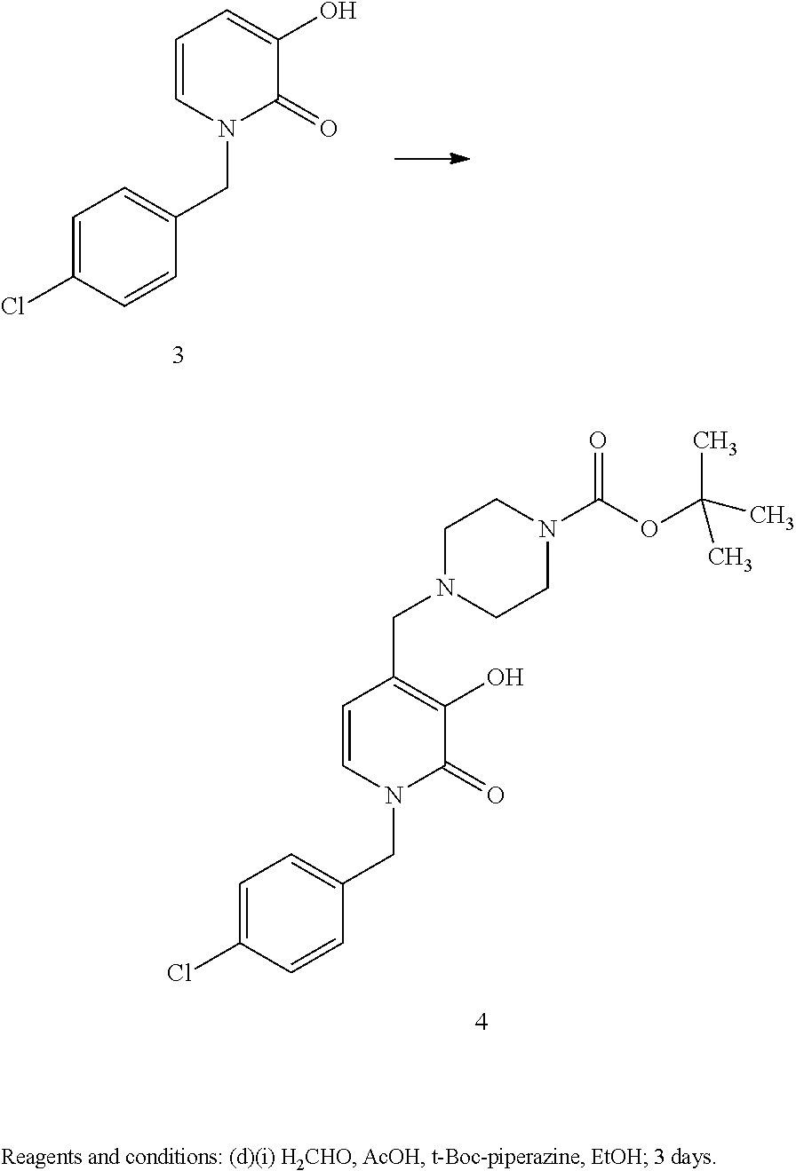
C1=CN(CC2=CC=C(Cl)C=C2)C(=O)C(O)=C1CN1CCN(C(OC(C)(C)C)=O)CC1.C1=CN(CC2=CC=C(Cl)C=C2)C(=O)C(O)=C1
